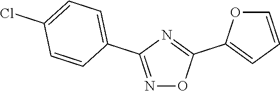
N1=C(C2=CC=C(Cl)C=C2)N=C(C2=CC=CO2)O1
